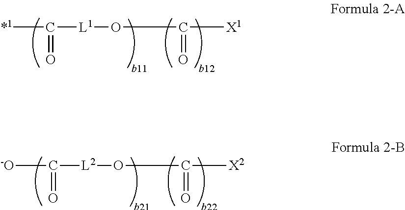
[*1]C(=O)[L1]OC(=O)[X1].[-O]C(=O)[L2]OC(=O)[X2]
